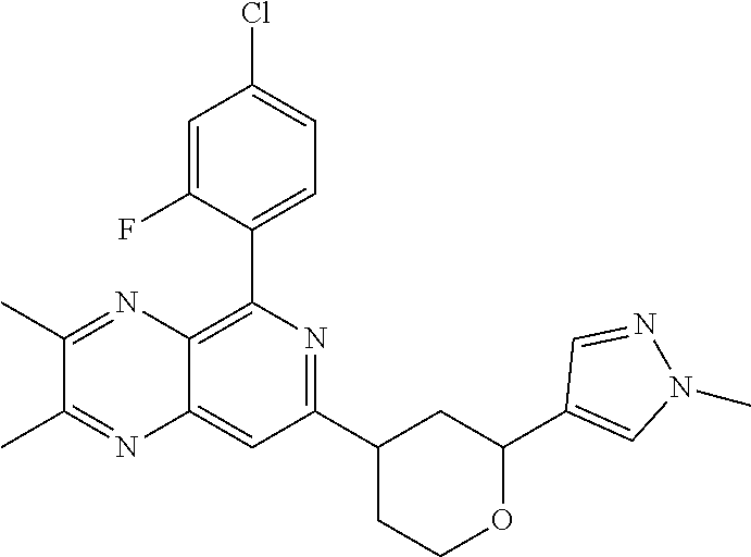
C1(C2=C3C(=CC(C4CCOC(C5=CN(C)N=C5)C4)=N2)N=C(C)C(C)=N3)=CC=C(Cl)C=C1F
